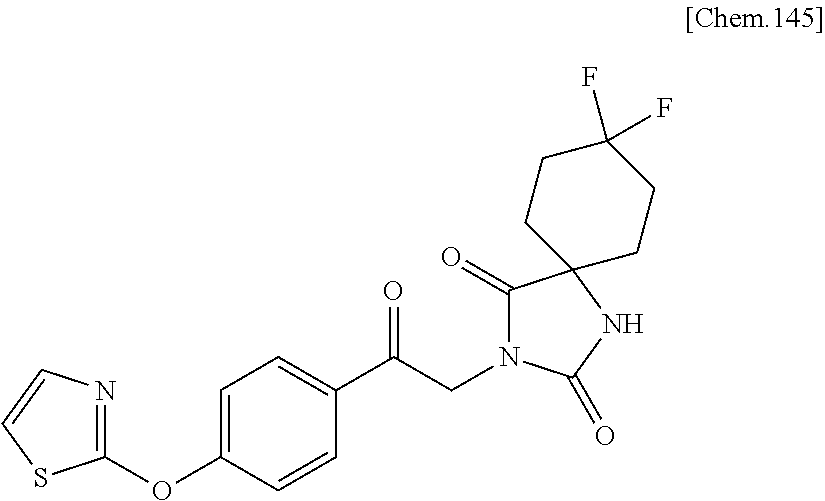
C1(OC2=NC=CS2)=CC=C(C(CN2C(=O)C3(NC2=O)CCC(F)(F)CC3)=O)C=C1
